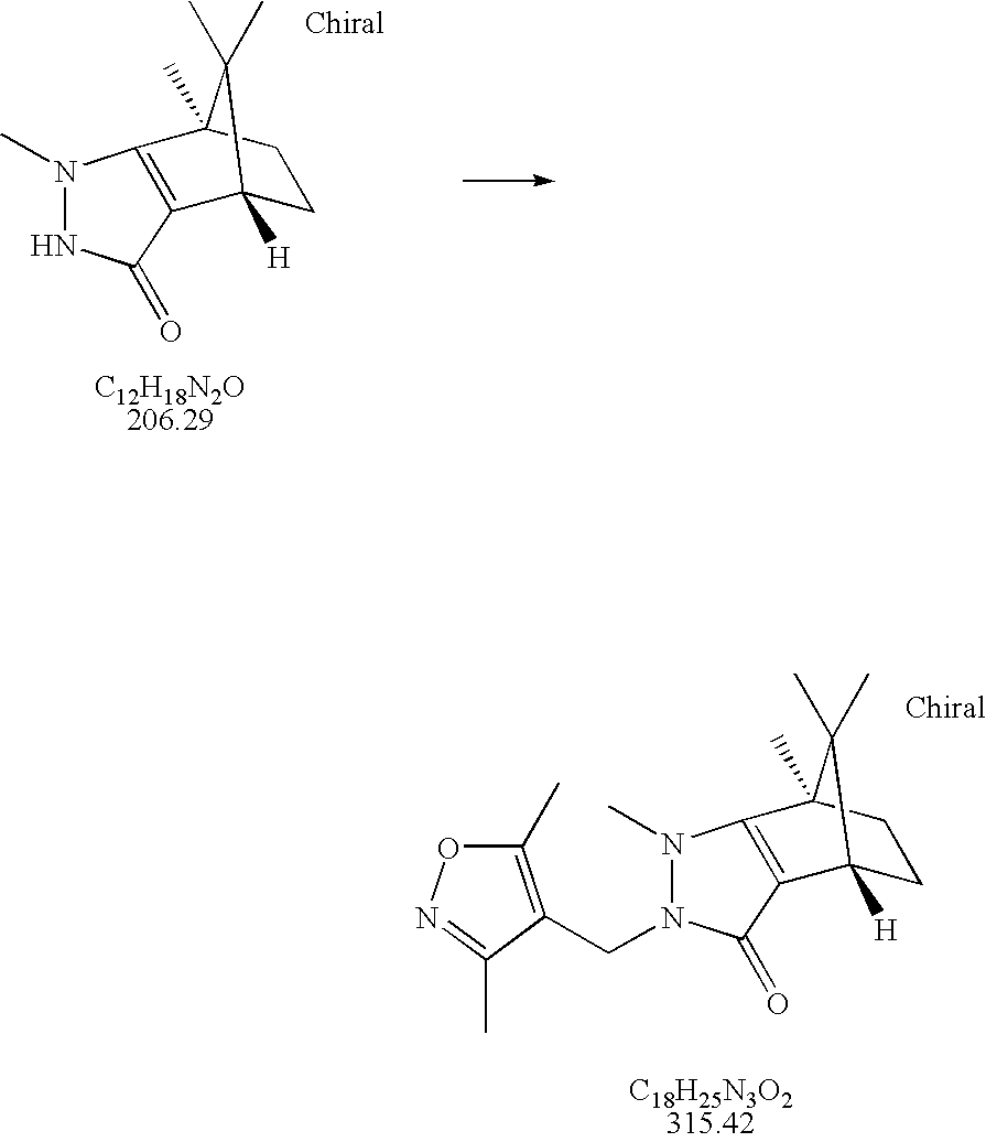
N1(C)NC(=O)C2=C1C1(C)CCC2([H])C1(C)C.N1(C)N(CC2=C(C)ON=C2C)C(=O)C2=C1C1(C)CCC2([H])C1(C)C
